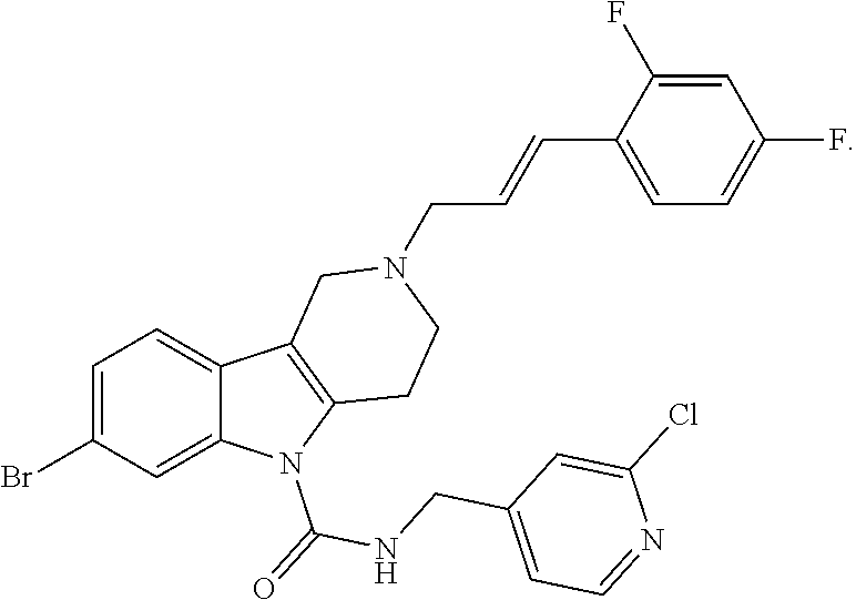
C1=C(Br)C=C2C(=C1)C1=C(N2C(=O)NCC2=CC=NC(Cl)=C2)CCN(CC=CC2=CC=C(F)C=C2F)C1
